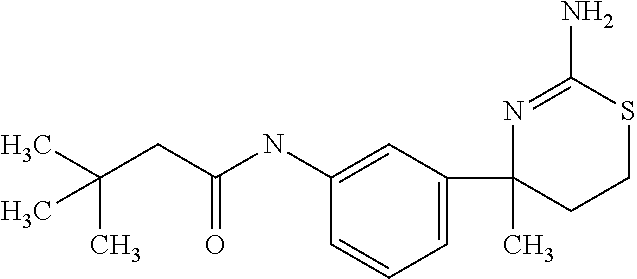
CC(CC(NC1=CC(C2(C)N=C(N)SCC2)=CC=C1)=O)(C)C
